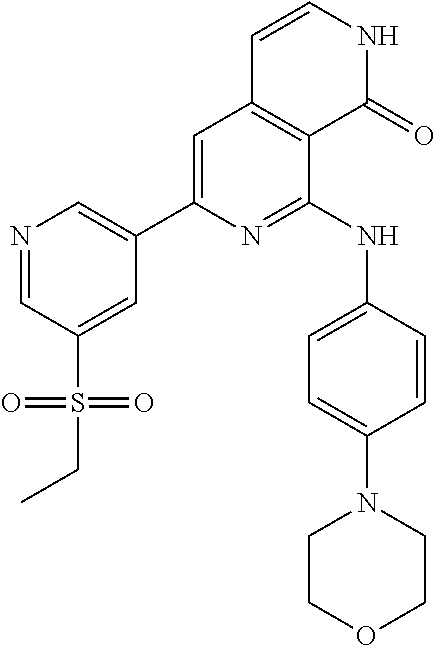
C1=C(C2=CN=CC(S(=O)(=O)CC)=C2)N=C(NC2=CC=C(N3CCOCC3)C=C2)C2=C1C=CNC2=O
